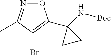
O1N=C(C)C(Br)=C1C1(N[Boc])CC1
